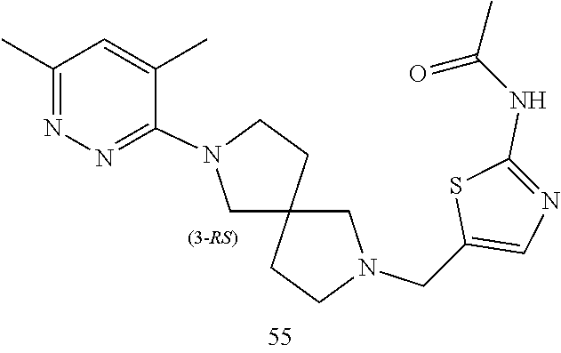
C12(CN(CC3=CN=C(NC(=O)C)S3)CC1)CCN(C1=NN=C(C)C=C1C)C2
